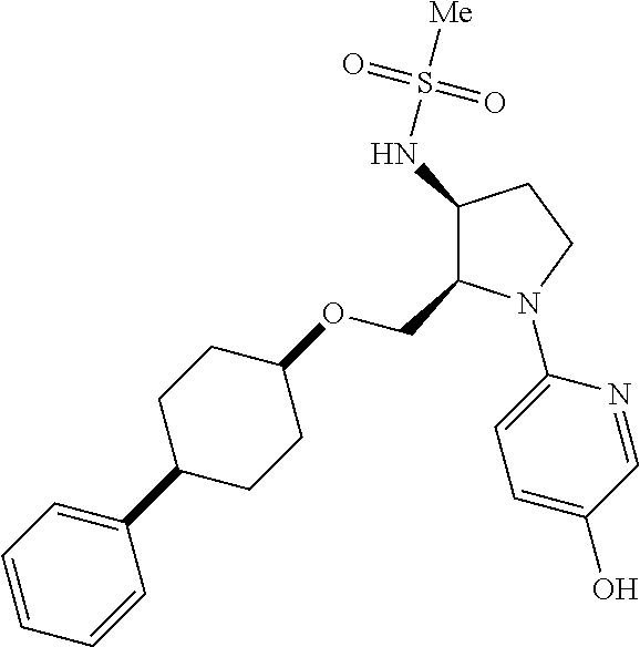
C1(NS([Me])(=O)=O)C(COC2CCC(C3=CC=CC=C3)CC2)N(C2=CC=C(O)C=N2)CC1
